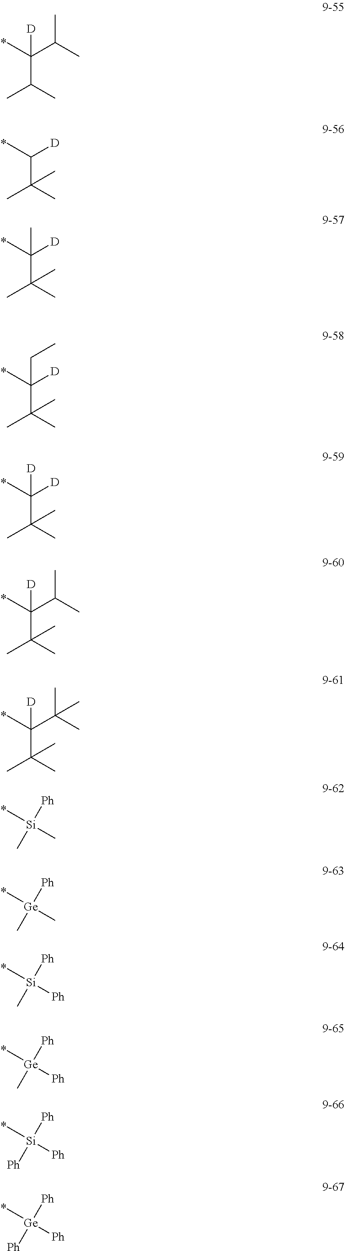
C(C)(C(C)C)(C(C)C)[D].C(C)(C(C)(C)C)[D].C(C)(C(C)(C)C)([D])C.C(C)(C(C)(C)C)([D])CC.C(C)(C(C)(C)C)([D])[D].C(C)(C(C)(C)C)(C(C)C)[D].C(C)(C(C)(C)C)(C(C)(C)C)[D].C[Si]([Ph])(C)C.C[Ge]([Ph])(C)C.C[Si]([Ph])(C)[Ph].C[Ge]([Ph])(C)[Ph].C[Si]([Ph])([Ph])[Ph].C[Ge]([Ph])([Ph])[Ph]
